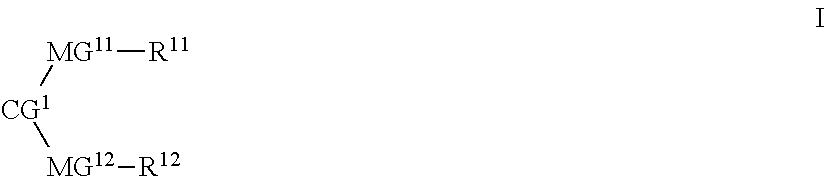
[MG11]([R11])[CG1][MG12][R12]
